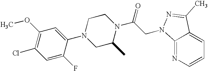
C1=C(F)C(N2CC(C)N(C(=O)CN3C4=NC=CC=C4C(C)=N3)CC2)=CC(OC)=C1Cl
